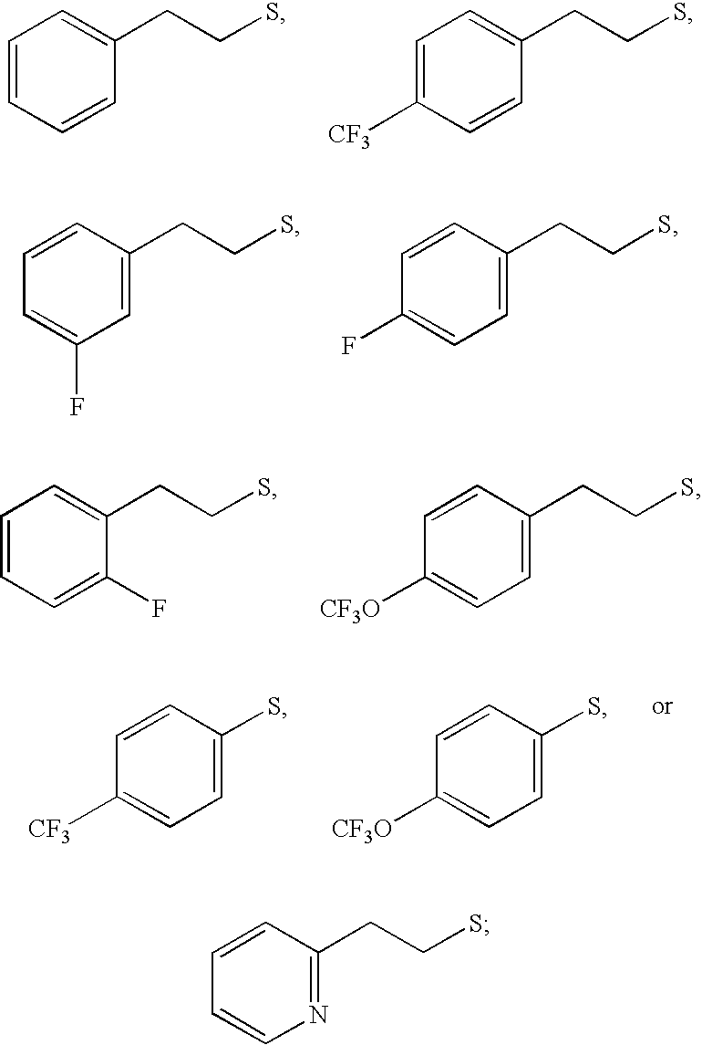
C1=CC=CC(CCS)=C1.C1=C([CF3])C=CC(CCS)=C1.C1(F)=CC=CC(CCS)=C1.C1=C(F)C=CC(CCS)=C1.C1=CC=C(F)C(CCS)=C1.C1=C([CF3O])C=CC(CCS)=C1.C1=C([CF3])C=CC(S)=C1.C1=C([CF3O])C=CC(S)=C1.C1=CC=CC(CCS)=N1
